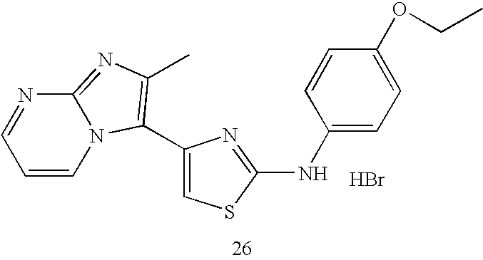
C1=CN2C(=NC(C)=C2C2=CSC(NC3=CC=C(OCC)C=C3)=N2)N=C1.Br
